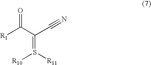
C(=S([R11])[R10])(C([R1])=O)C#N
